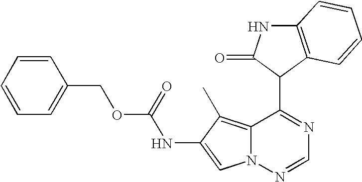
C12=C(C)C(NC(OCC3=CC=CC=C3)=O)=CN1N=CN=C2C1C(=O)NC2=C1C=CC=C2
